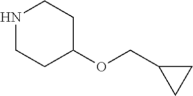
N1CCC(OCC2CC2)CC1
